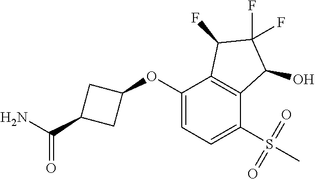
C1(OC2CC(C(=O)N)C2)=CC=C(S(C)(=O)=O)C2=C1C(F)C(F)(F)C2O
